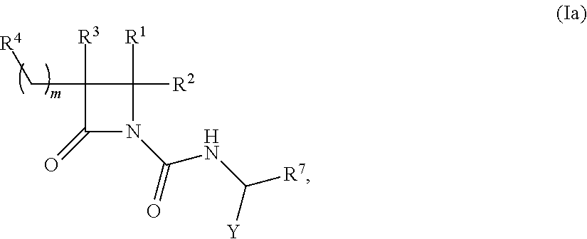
C1(C[R4])([R3])C(=O)N(C(NC([R7])[Y])=O)C1([R2])[R1]
